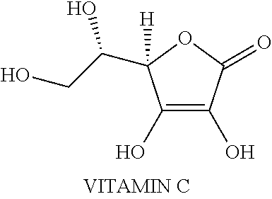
C1(O)=C(O)C(=O)OC1([H])C(CO)O
